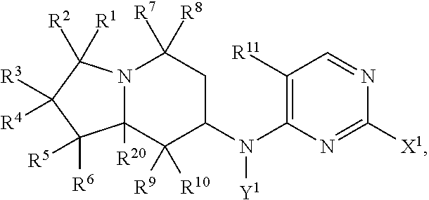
N12C([R20])(C([R9])([R10])C(N(C3=C([R11])C=NC([X1])=N3)[Y1])CC1([R8])[R7])C([R6])([R5])C([R3])([R4])C2([R1])[R2]
